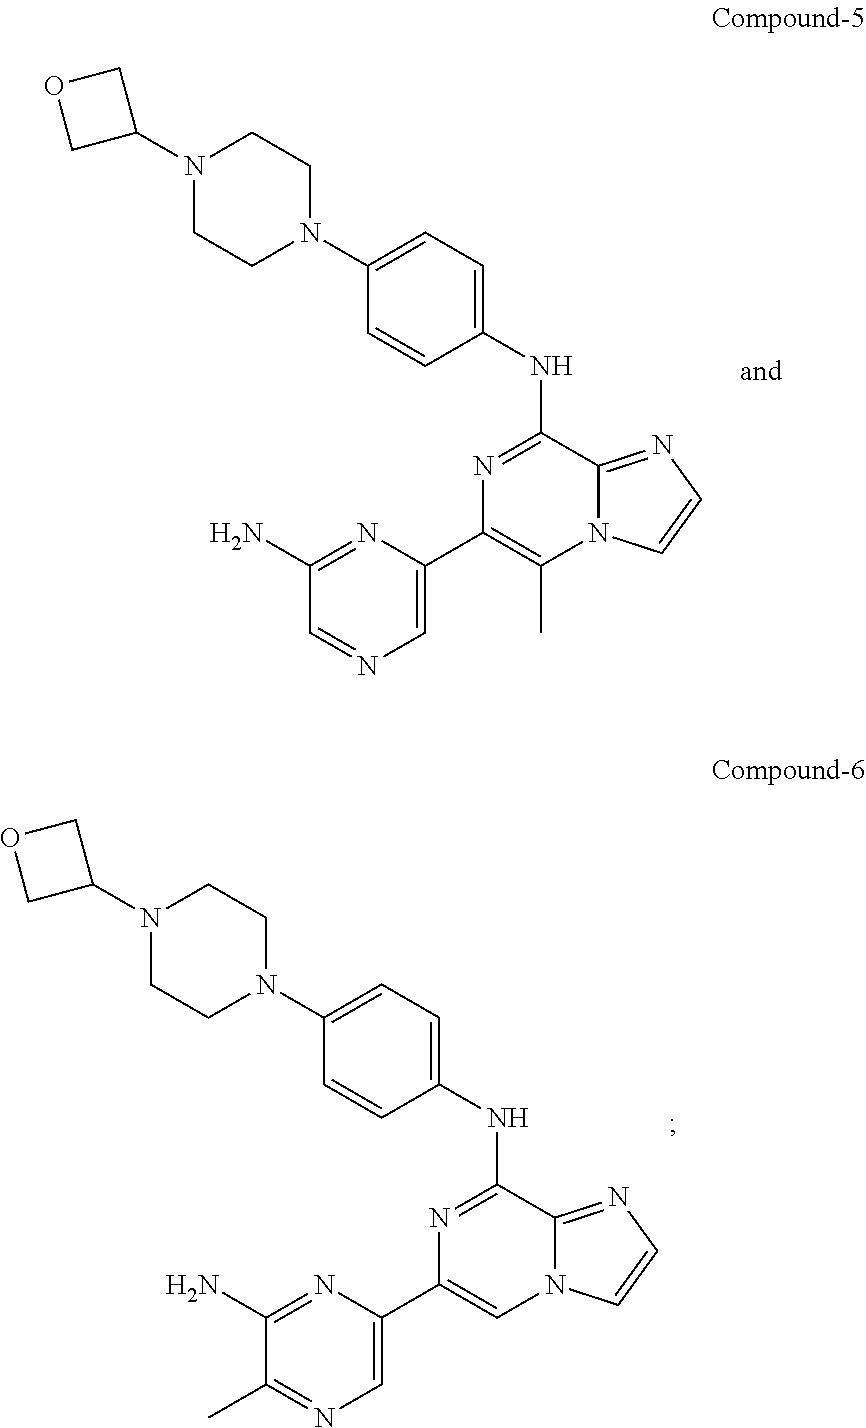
C1(NC2=NC(C3=CN=CC(N)=N3)=C(C)N3C2=NC=C3)=CC=C(N2CCN(C3COC3)CC2)C=C1.C1(NC2=NC(C3=CN=C(C)C(N)=N3)=CN3C2=NC=C3)=CC=C(N2CCN(C3COC3)CC2)C=C1
